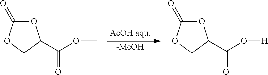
O1C(=O)OCC1C(OC)=O.[-MeOH].O1C(=O)OCC1C(O[H])=O
